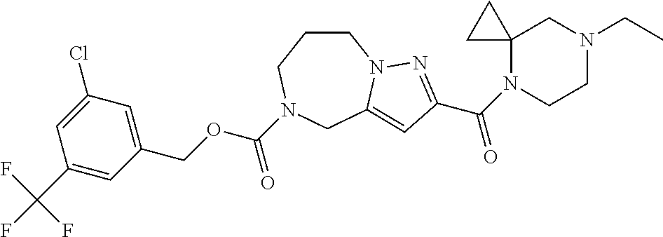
C1CCN(C(OCC2=CC(Cl)=CC(C(F)(F)F)=C2)=O)CC2=CC(C(=O)N3CCN(CC)CC34CC4)=NN12
